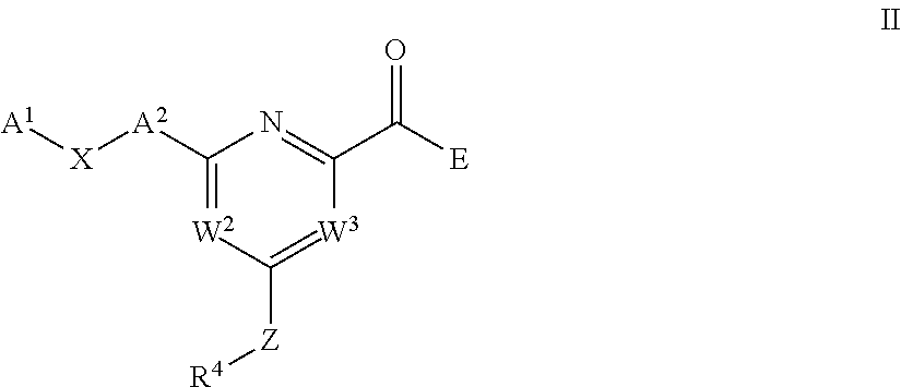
[A2](C1=[W2]C([Z][R4])=[W3]C(C([E])=O)=N1)[X][A1]
